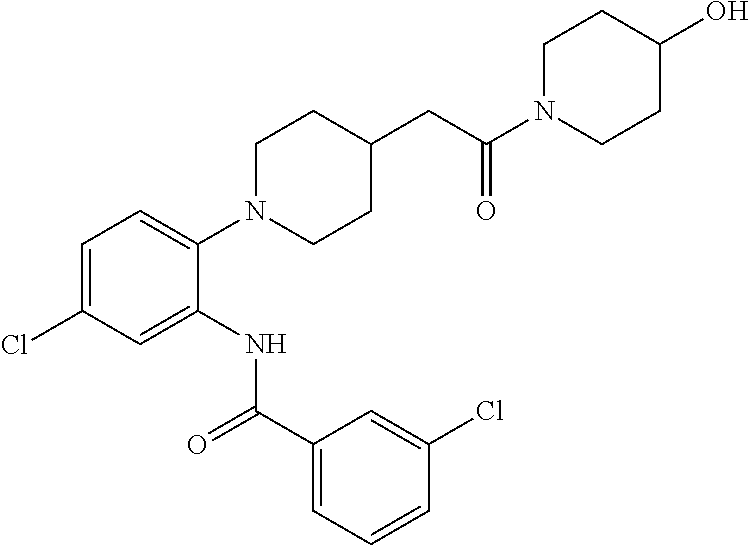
C1=C(Cl)C=C(NC(C2=CC=CC(Cl)=C2)=O)C(N2CCC(CC(=O)N3CCC(O)CC3)CC2)=C1
